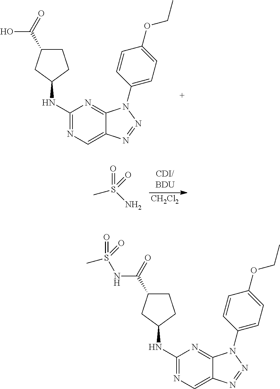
C1(NC2CC(C(O)=O)CC2)=NC=C2C(=N1)N(C1=CC=C(OCC)C=C1)N=N2.[CH2Cl2].CS(=O)(N)=O.C1(NC2CC(C(NS(C)(=O)=O)=O)CC2)=NC=C2C(=N1)N(C1=CC=C(OCC)C=C1)N=N2
